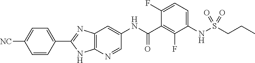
[NC]C1=CC=C(C2=NC3=C(N2)N=CC(NC(C2=C(F)C(NS(CCC)(=O)=O)=CC=C2F)=O)=C3)C=C1
